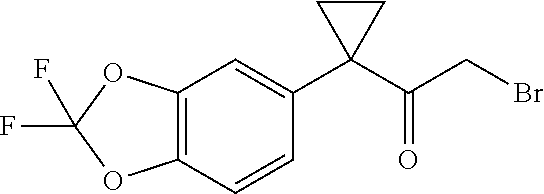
C12=C(C=C(C3(C(CBr)=O)CC3)C=C1)OC(F)(F)O2
